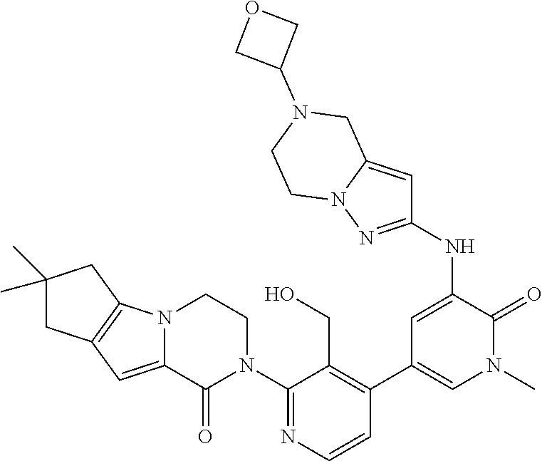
N12C(=CC3=C1CC(C)(C)C3)C(=O)N(C1=NC=CC(C3=CN(C)C(=O)C(NC4=NN5C(=C4)CN(C4COC4)CC5)=C3)=C1CO)CC2
